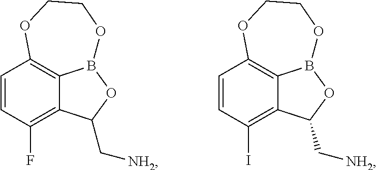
C1=CC(F)=C2C3=C1OCCOB3OC2C[NH2].C1=CC(I)=C2C3=C1OCCOB3OC2C[NH2]
